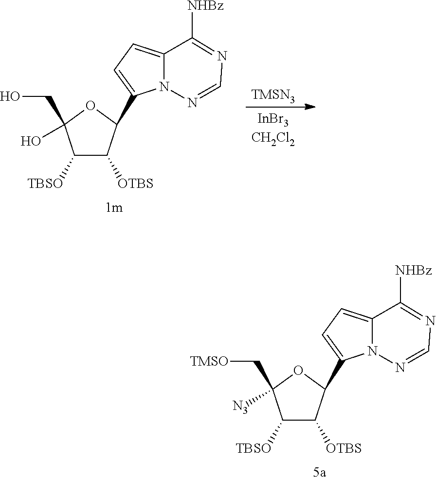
[TBSO]C1C([OTBS])C(C2=CC=C3N2N=CN=C3[NHBz])OC1([N3])C[TMSO].[TBSO]C1C([OTBS])C(C2=CC=C3N2N=CN=C3[NHBz])OC1(O)CO.[TMSN3]
